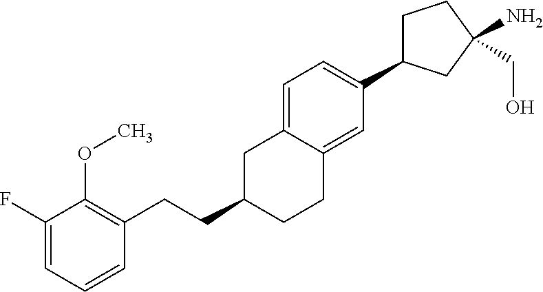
C1(F)=CC=CC(CCC2CCC3=CC(C4CCC(N)(CO)C4)=CC=C3C2)=C1OC
